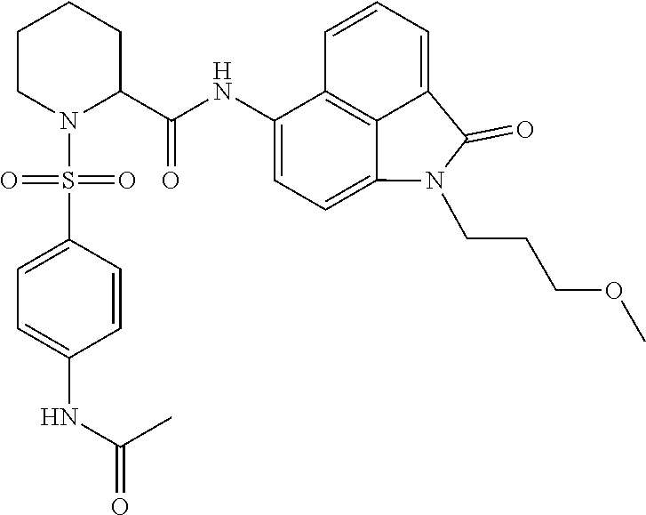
C1(NC(C2CCCCN2S(C2=CC=C(NC(C)=O)C=C2)(=O)=O)=O)=CC=C2C3=C1C=CC=C3C(=O)N2CCCOC
